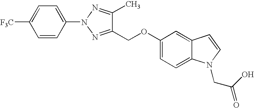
[F3C]C1=CC=C(N2N=C(COC3=CC=C4C(=C3)C=CN4CC(O)=O)C(C)=N2)C=C1
